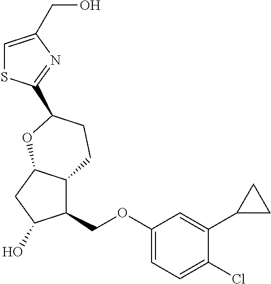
C1=C(CO)N=C(C2CCC3C(COC4=CC=C(Cl)C(C5CC5)=C4)C(O)CC3O2)S1
